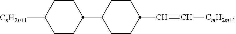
C1(C2CCC([CnH2n+1])CC2)CCC(C=C[CmH2m+1])CC1
